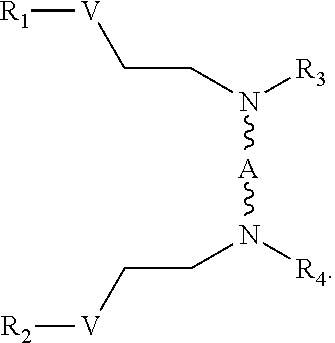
N([A]N(CC[V][R2])[R4])(CC[V][R1])[R3]
